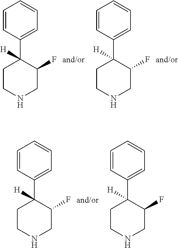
C1(C2([H])CCNCC2F)=CC=CC=C1.C1(C2([H])CCNCC2F)=CC=CC=C1.C1(C2([H])CCNCC2F)=CC=CC=C1.C1(C2([H])CCNCC2F)=CC=CC=C1
